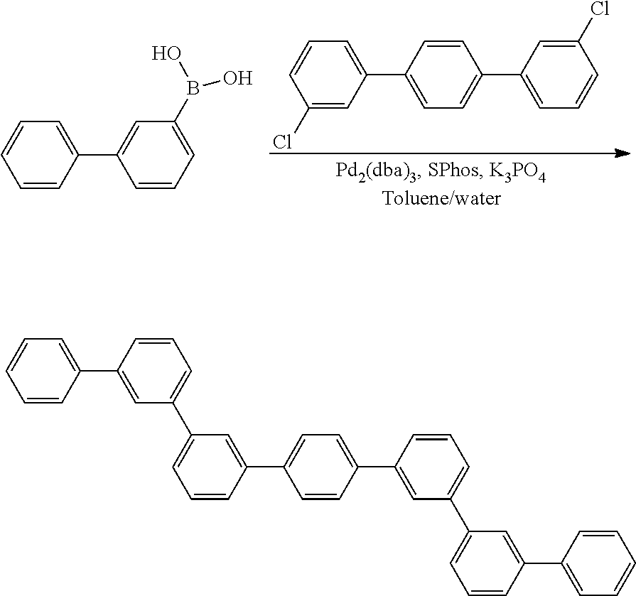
C1=CC=CC(C2=CC(B(O)O)=CC=C2)=C1.C1=CC(Cl)=CC(C2=CC=C(C3=CC=CC(Cl)=C3)C=C2)=C1.C1=CC=C(C2=CC(C3=CC=CC(C4=CC=C(C5=CC(C6=CC=CC(C7=CC=CC=C7)=C6)=CC=C5)C=C4)=C3)=CC=C2)C=C1
